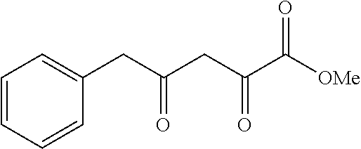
C1=CC=CC(CC(CC(C([OMe])=O)=O)=O)=C1
